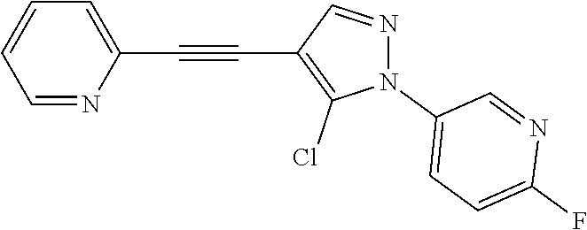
C1=NC(C#CC2=C(Cl)N(C3=CC=C(F)N=C3)N=C2)=CC=C1
